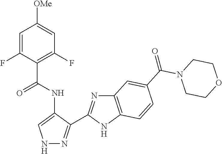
C1([OMe])=CC(F)=C(C(NC2=CNN=C2C2=NC3=C(N2)C=CC(C(N2CCOCC2)=O)=C3)=O)C(F)=C1
